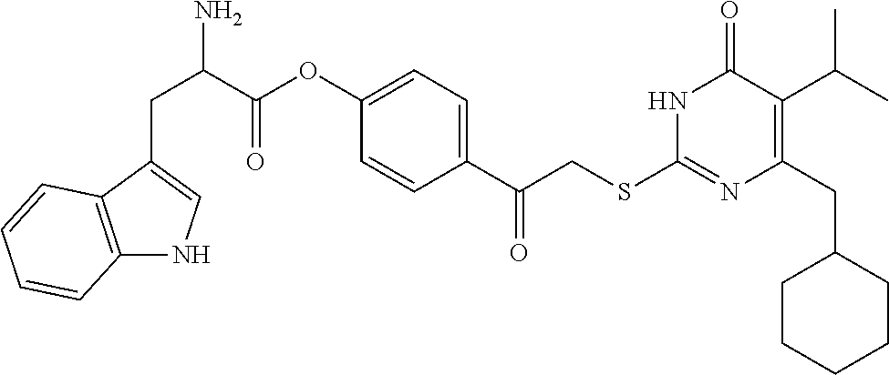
N1C(SCC(C2=CC=C(OC(C(CC3=CNC4=C3C=CC=C4)N)=O)C=C2)=O)=NC(CC2CCCCC2)=C(C(C)C)C1=O
